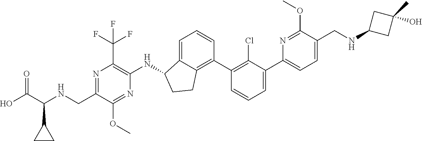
N1=C(CNC(C(O)=O)C2CC2)C(OC)=NC(NC2C3=CC=CC(C4=C(Cl)C(C5=CC=C(CNC6CC(C)(O)C6)C(OC)=N5)=CC=C4)=C3CC2)=C1C(F)(F)F
